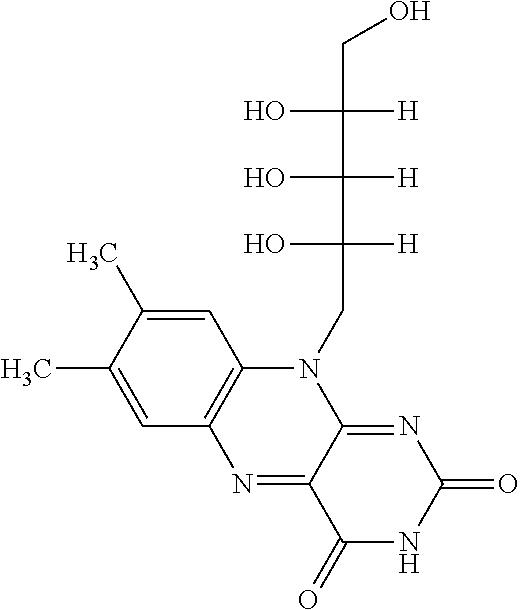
C1=C(C)C(C)=CC2=C1N=C1C(=NC(=O)NC1=O)N2CC(C(C(CO)([H])O)([H])O)([H])O
